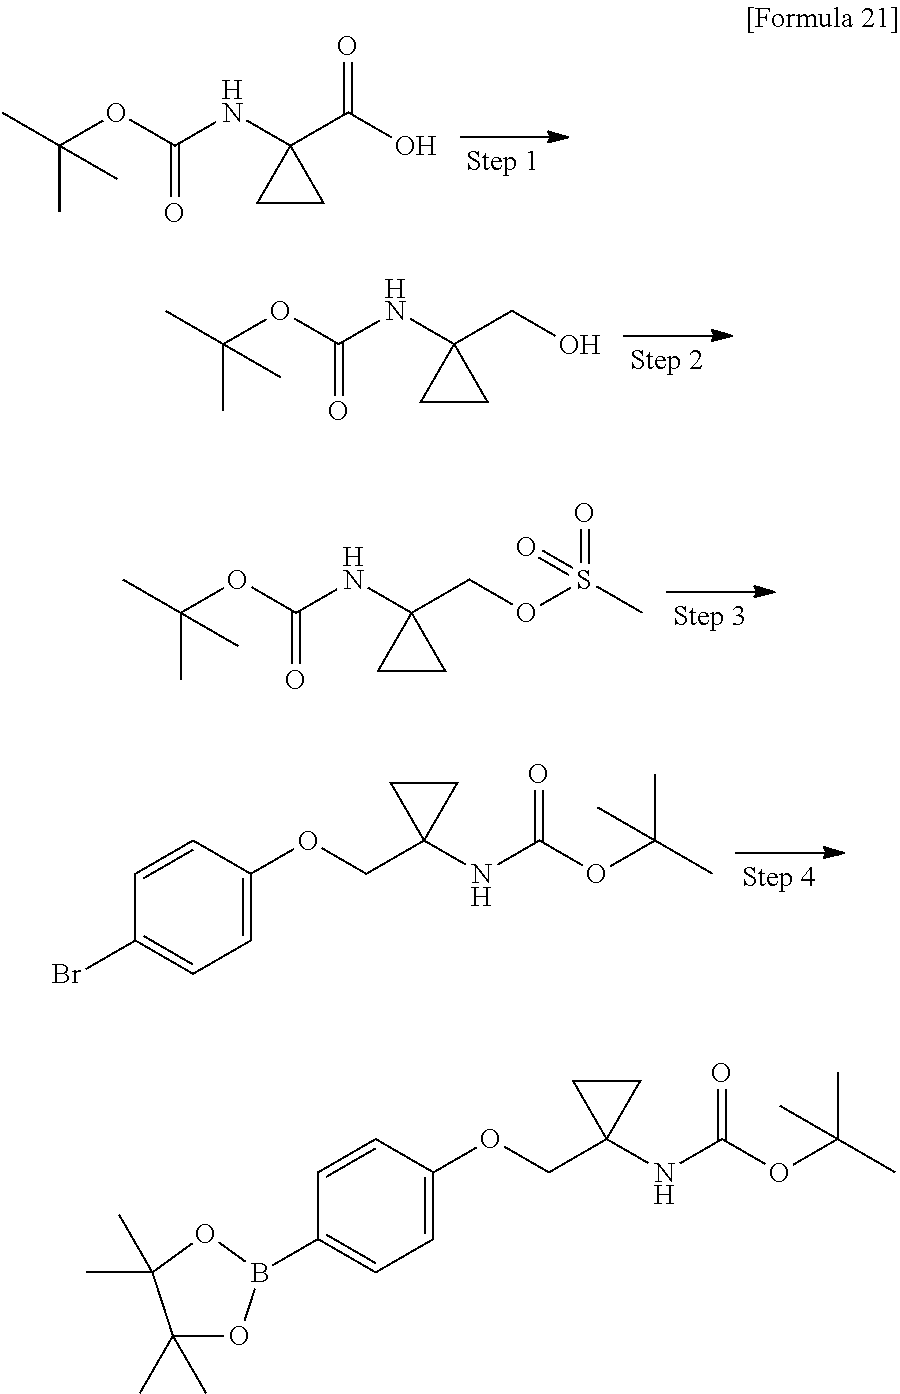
CC(OC(NC1(C(O)=O)CC1)=O)(C)C.CC(OC(NC1(CO)CC1)=O)(C)C.CC(OC(NC1(COS(C)(=O)=O)CC1)=O)(C)C.C1(OCC2(NC(OC(C)(C)C)=O)CC2)=CC=C(Br)C=C1.C1(OCC2(NC(OC(C)(C)C)=O)CC2)=CC=C(B2OC(C)(C)C(C)(C)O2)C=C1
